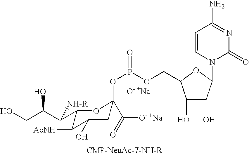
C1(C(C(CO)O)[NH-R])C([AcNH])C(O)CC(OP(=O)(OCC2C(O)C(O)C(N3C(=O)N=C(N)C=C3)O2)[O- +Na])(C(=O)[O- +Na])O1
